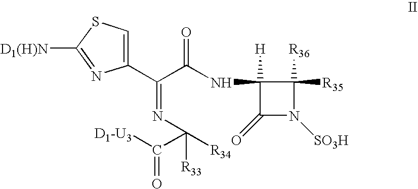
[D1(H)N]C1=NC(C(C(NC2([H])C(=O)N([SO3H])C2([R36])[R35])=O)=NC([R33])(C([D1-U3])=O)[R34])=CS1
